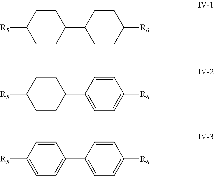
C1CC(C2CCC([R6])CC2)CCC1[R5].C1CC(C2=CC=C([R6])C=C2)CCC1[R5].C1=C([R5])C=CC(C2=CC=C([R6])C=C2)=C1
